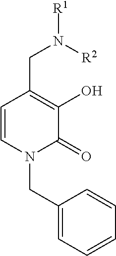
C(C1=C(O)C(=O)N(CC2=CC=CC=C2)C=C1)N([R2])[R1]
